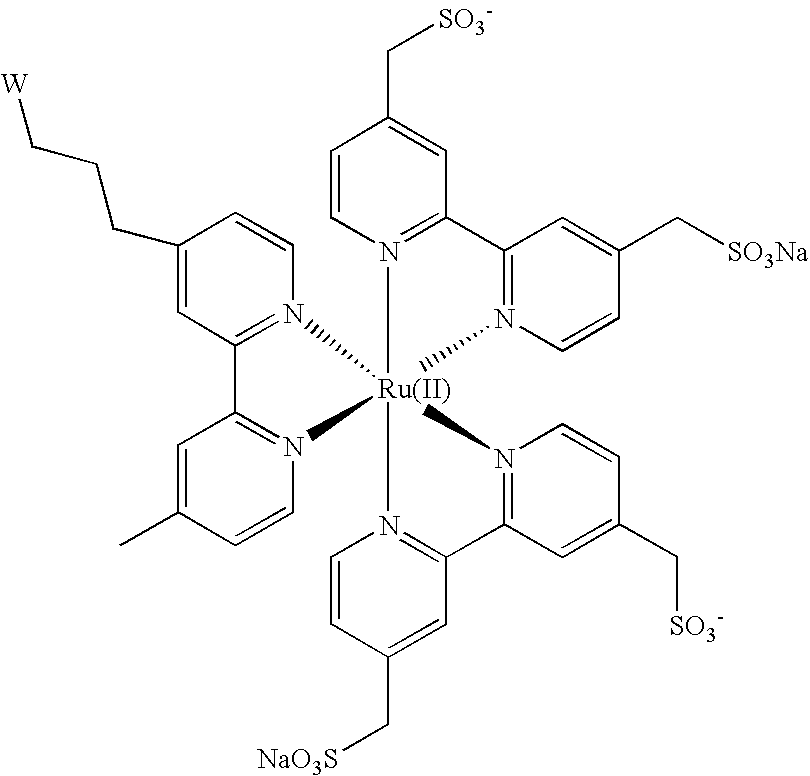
C1=CN2=C(C=C1C[SO3-])C1=N([Ru]234(N2=C(C=C(C[NaO3S])C=C2)C2=N3C=CC(C[SO3-])=C2)N2=C(C=C(CCC[W])C=C2)C2=N4C=CC(C)=C2)C=CC(C[SO3Na])=C1
